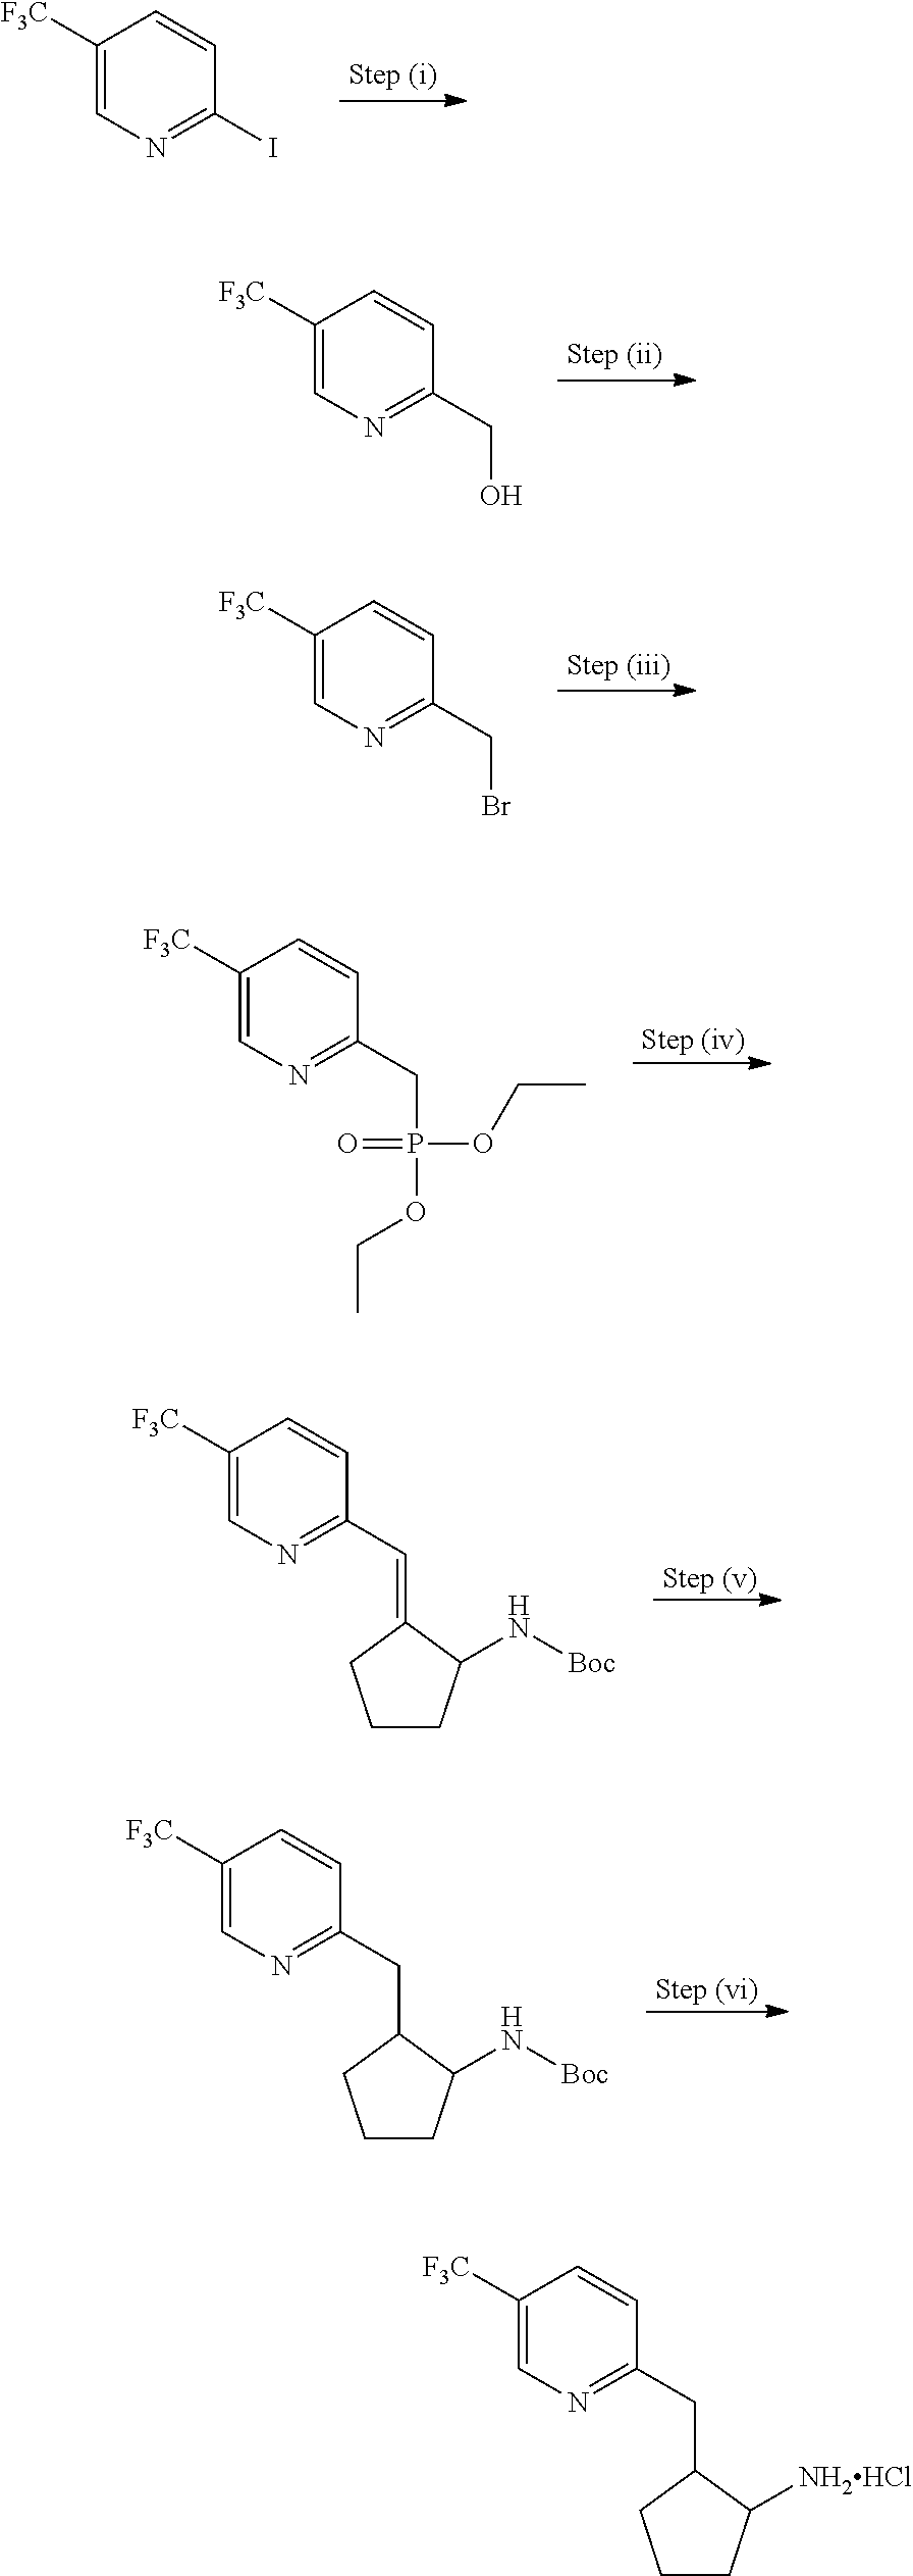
C1([F3C])=CN=C(I)C=C1.C1([F3C])=CN=C(CO)C=C1.C1([F3C])=CN=C(CBr)C=C1.C1([F3C])=CN=C(CP(=O)(OCC)OCC)C=C1.C1([F3C])=CN=C(C=C2CCCC2N[Boc])C=C1.C1([F3C])=CN=C(CC2CCCC2N[Boc])C=C1.C1([F3C])=CN=C(CC2CCCC2[NH2HCl])C=C1
